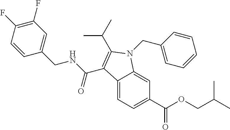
C1(F)=C(F)C=CC(CNC(=O)C2=C(C(C)C)N(CC3=CC=CC=C3)C3=CC(C(OCC(C)C)=O)=CC=C32)=C1
